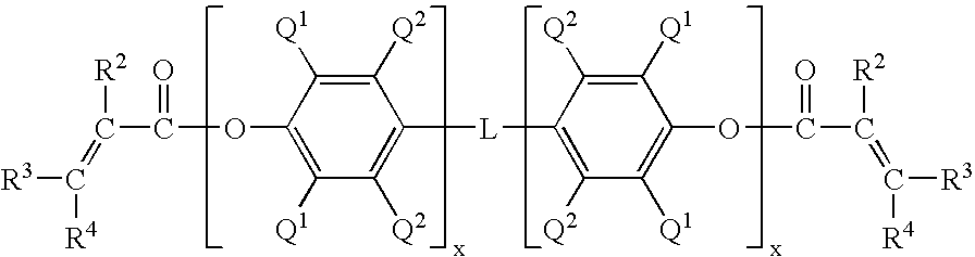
[R3]C([R4])=C([R2])C(OC1=C([Q1])C([Q2])=C([L]C2=C([Q2])C([Q1])=C(OC(=O)C([R2])=C([R4])[R3])C([Q1])=C2[Q2])C([Q2])=C1[Q1])=O
